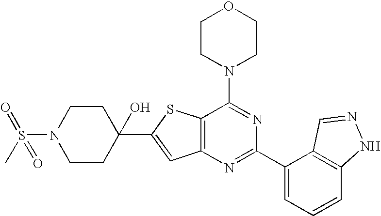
C1CN(C2=NC(C3=CC=CC4=C3C=NN4)=NC3=C2SC(C2(O)CCN(S(=O)(=O)C)CC2)=C3)CCO1
